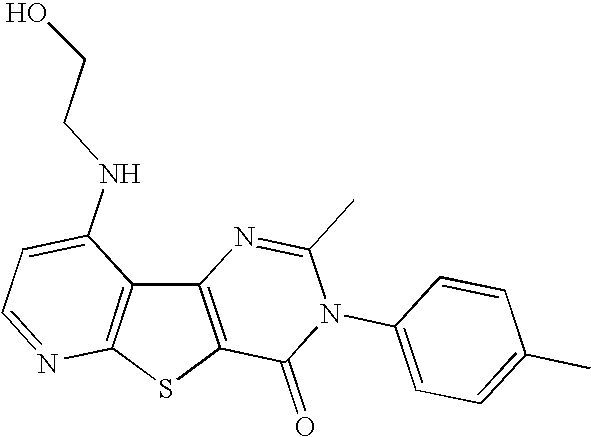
C12=C(SC3=C1C(NCCO)=CC=N3)C(=O)N(C1=CC=C(C)C=C1)C(C)=N2
